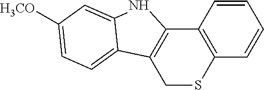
C1=CC2=C(C=C1)SCC1=C2NC2=CC([H3CO])=CC=C12
